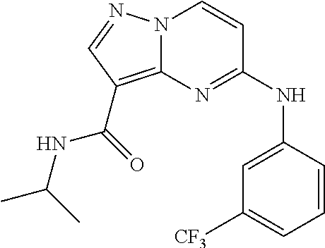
N12C(=C(C(=O)NC(C)C)C=N1)N=C(NC1=CC([CF3])=CC=C1)C=C2
